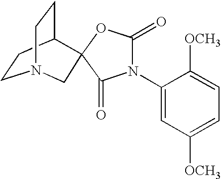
C1CC2CCN1CC21OC(=O)N(C2=CC([OCH3])=CC=C2[OCH3])C1=O
